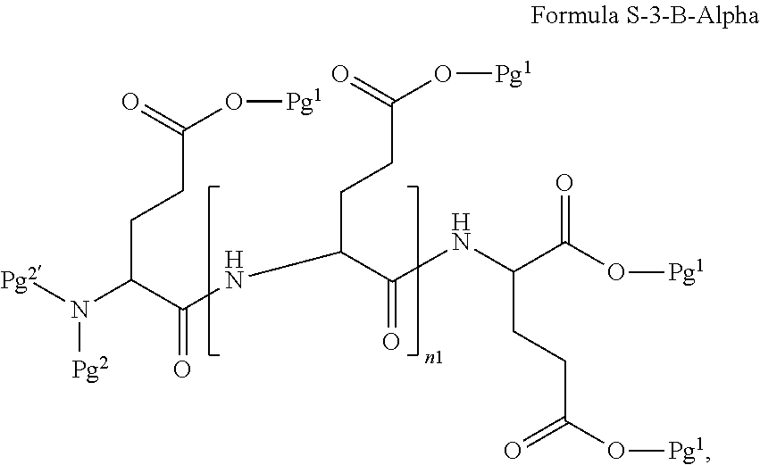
[Pg2]N([Pg2])C(C(NC(CCC(O[Pg1])=O)C(=O)NC(CCC(=O)O[Pg1])C(=O)O[Pg1])=O)CCC(O[Pg1])=O
